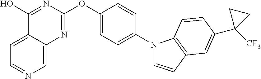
C1=C2C(=CN=C1)N=C(OC1=CC=C(N3C=CC4=C3C=CC(C3([CF3])CC3)=C4)C=C1)N=C2O
